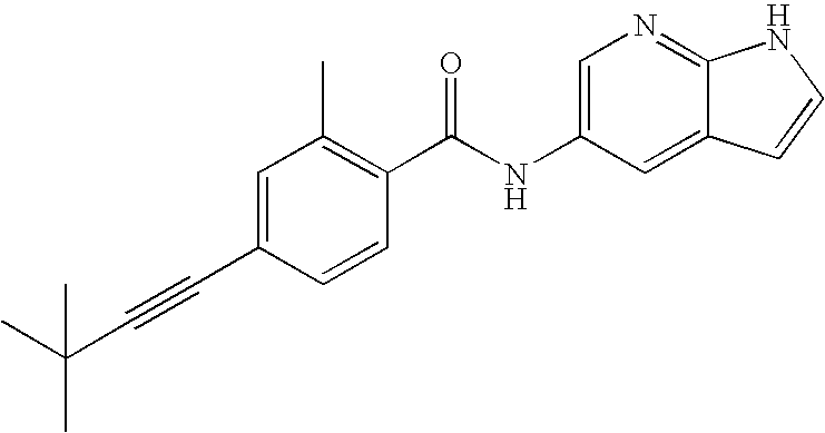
C1=C(C#CC(C)(C)C)C=CC(C(NC2=CN=C3C(=C2)C=CN3)=O)=C1C
